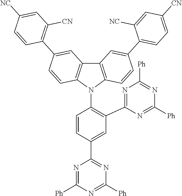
C1=C(C2=NC([Ph])=NC([Ph])=N2)C=CC(N2C3=C(C4=C2C=CC(C2=C([CN])C=C([NC])C=C2)=C4)C=C(C2=CC=C([CN])C=C2[NC])C=C3)=C1C1=NC([Ph])=NC([Ph])=N1
